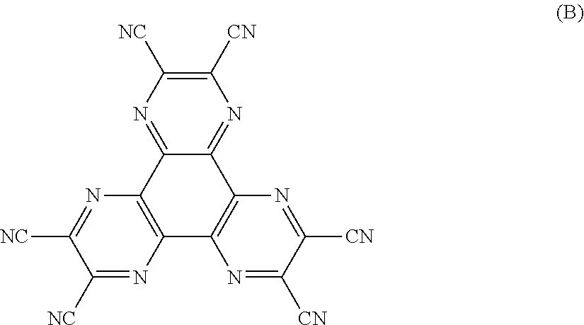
C12=C(C3=C(C4=NC([CN])=C([NC])N=C14)N=C([CN])C([CN])=N3)N=C([NC])C([NC])=N2
